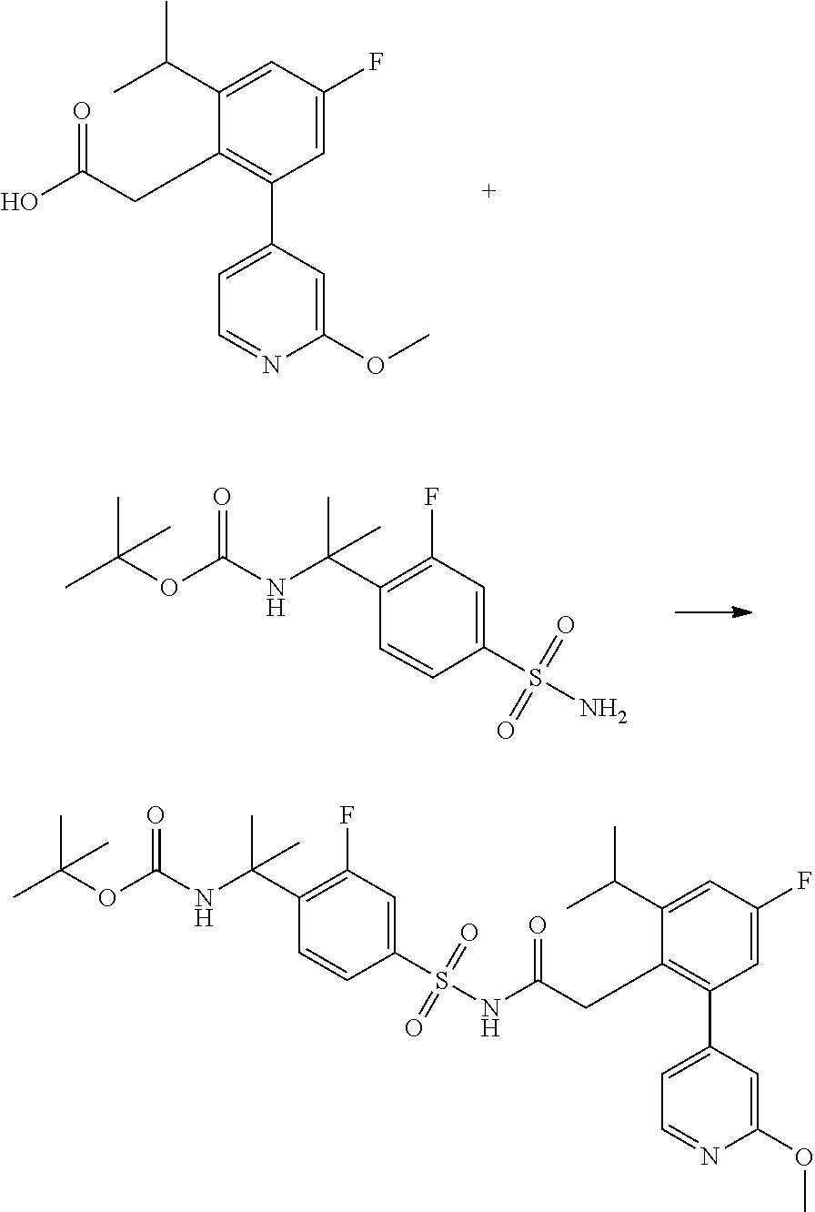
C1(F)=CC(C2=CC=NC(OC)=C2)=C(CC(O)=O)C(C(C)C)=C1.CC(C)(C)OC(NC(C1=C(F)C=C(S(=O)(=O)N)C=C1)(C)C)=O.CC(C)(C)OC(=O)NC(C1=C(F)C=C(S(=O)(=O)NC(CC2=C(C3=CC=NC(OC)=C3)C=C(F)C=C2C(C)C)=O)C=C1)(C)C
